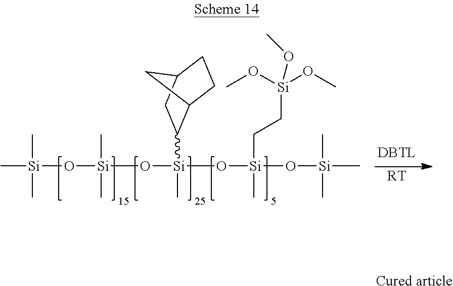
C[Si](C)(C)O[Si](C)(C)O[Si](C)(O[Si](O[Si](C)(C)C)(CC[Si](OC)(OC)OC)C)C1C2CCC(C1)C2.[RT].[Cured article]
